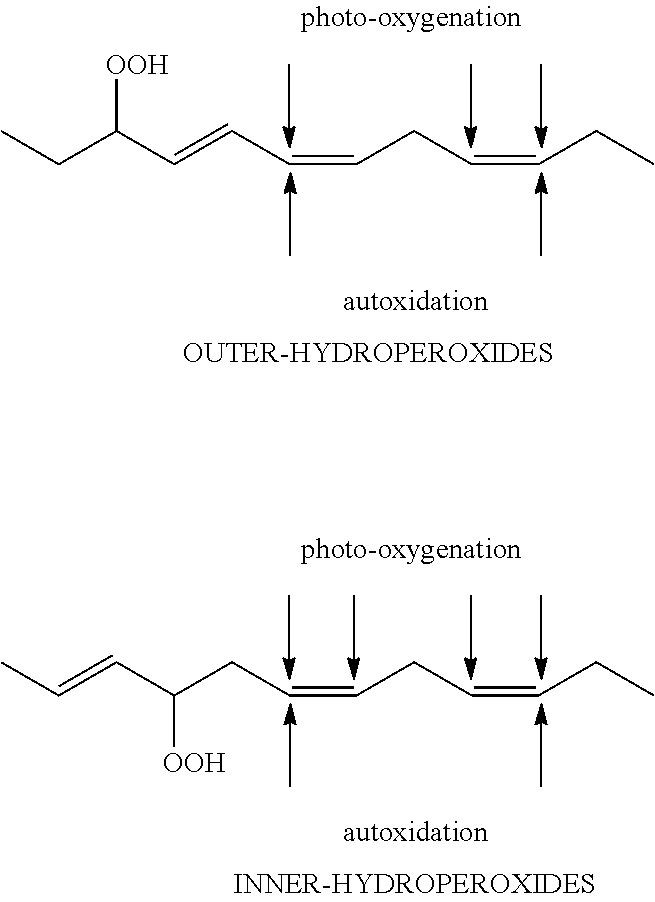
[OOH]C(C=CC=CCC=CCC)CC.C(C(CC=CCC=CCC)[OOH])=CC
